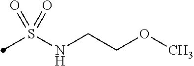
S(NCCOC)(=O)(=O)C
